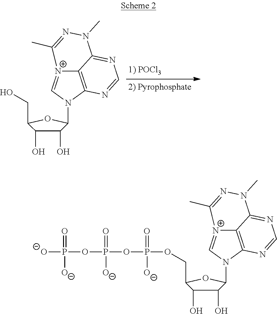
C1(O)C(O)C(CO)OC1N1C2=C3C(=NC=N2)N(C)N=C(C)[N+]3=C1.C1(O)C(O)C(COP(OP(OP([O-])(=O)[O-])(=O)[O-])(=O)[O-])OC1N1C2=C3C(=NC=N2)N(C)N=C(C)[N+]3=C1
